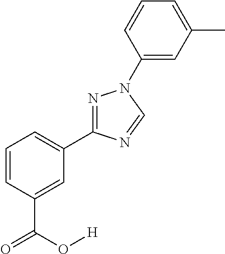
C1=CC=C(C2=NN(C3=CC(C)=CC=C3)C=N2)C=C1C(O[H])=O
